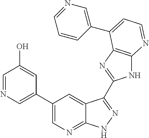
C1(C2=CN=C3C(=C2)C(C2=NC4=C(N2)N=CC=C4C2=CN=CC=C2)=NN3)=CN=CC(O)=C1
